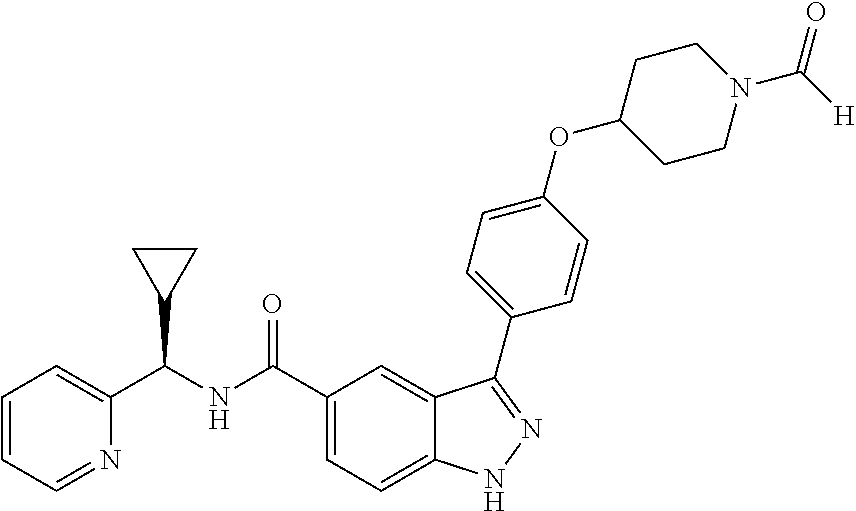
C1=CC=NC(C(NC(C2=CC=C3C(=C2)C(C2=CC=C(OC4CCN(C([H])=O)CC4)C=C2)=NN3)=O)C2CC2)=C1
